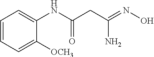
C1=CC=C([OCH3])C(NC(CC(=NO)N)=O)=C1
